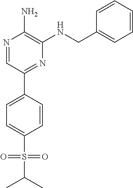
N1=CC(C2=CC=C(S(=O)(=O)C(C)C)C=C2)=NC(NCC2=CC=CC=C2)=C1N
